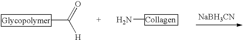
[Glycopolymer]C(=O)[H].N[Collagen].[NaBH3CN]
